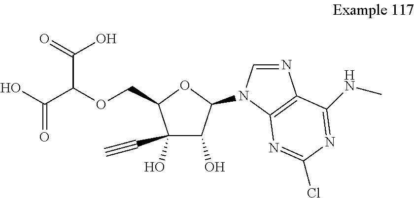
C1(C#C)(O)C(O)C(N2C=NC3=C2N=C(Cl)N=C3NC)OC1COC(C(O)=O)C(=O)O
